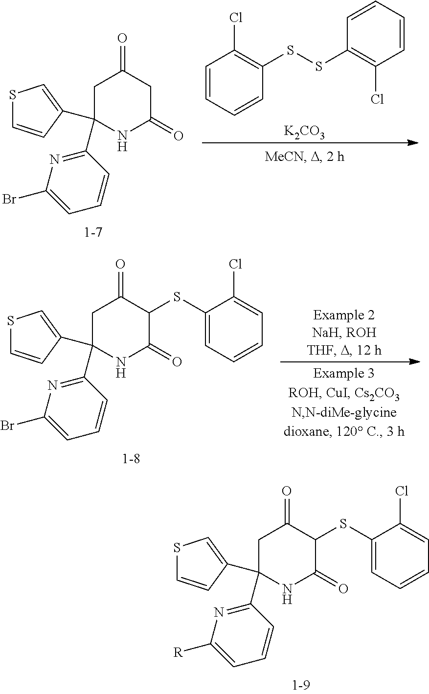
C1C(C2=NC(Br)=CC=C2)(C2=CSC=C2)NC(=O)CC1=O.S(SC1=C(Cl)C=CC=C1)C1=C(Cl)C=CC=C1.[K2CO3].C1C(C2=NC([R])=CC=C2)(C2=CSC=C2)NC(=O)C(SC2=CC=CC=C2Cl)C1=O.C1C(C2=NC(Br)=CC=C2)(C2=CSC=C2)NC(=O)C(SC2=CC=CC=C2Cl)C1=O
